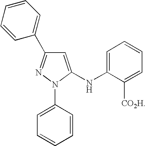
C1=C(NC2=CC=CC=C2[CO2H])N(C2=CC=CC=C2)N=C1C1=CC=CC=C1
